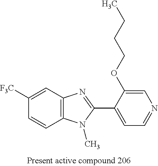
C1([F3C])=CC2=C(C=C1)N(C)C(C1=CC=NC=C1OCCCC)=N2
